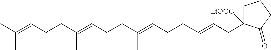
C(C=C(CCC=C(CCC=C(CCC=C(C)C)C)C)C)C1([EtOOC])CCCC1=O
